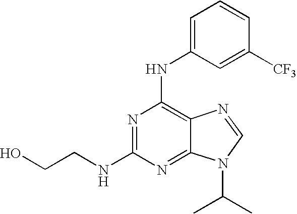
OCCNC1=NC(NC2=CC=CC([CF3])=C2)=C2C(=N1)N(C(C)C)C=N2
